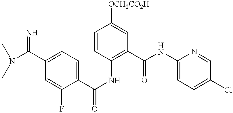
C1(C(=N)N(C)C)=CC=C(C(NC2=C(C(NC3=CC=C(Cl)C=N3)=O)C=C([OCH2CO2H])C=C2)=O)C(F)=C1
